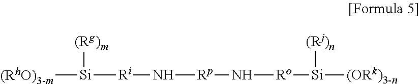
[(RhO)3-m][Si]([(Rg)m])[Ri]N[Rp]N[Ro][Si]([(Rj)n])[(ORk)3-n]
